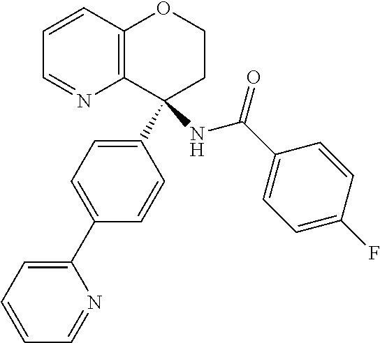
C1=CC2=C(N=C1)C(C1=CC=C(C3=CC=CC=N3)C=C1)(NC(=O)C1=CC=C(F)C=C1)CCO2
